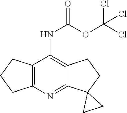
C12=NC3=C(C(NC(=O)OC(Cl)(Cl)Cl)=C1CCC21CC1)CCC3
